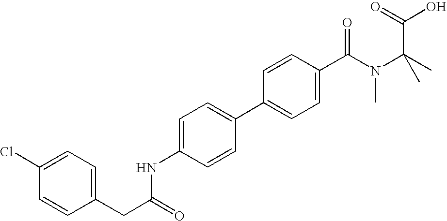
C1=C(NC(CC2=CC=C(Cl)C=C2)=O)C=CC(C2=CC=C(C(N(C(C)(C)C(=O)O)C)=O)C=C2)=C1
